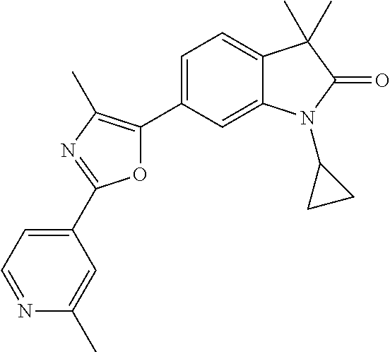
O1C(C2=CC=C3C(=C2)N(C2CC2)C(=O)C3(C)C)=C(C)N=C1C1=CC=NC(C)=C1
